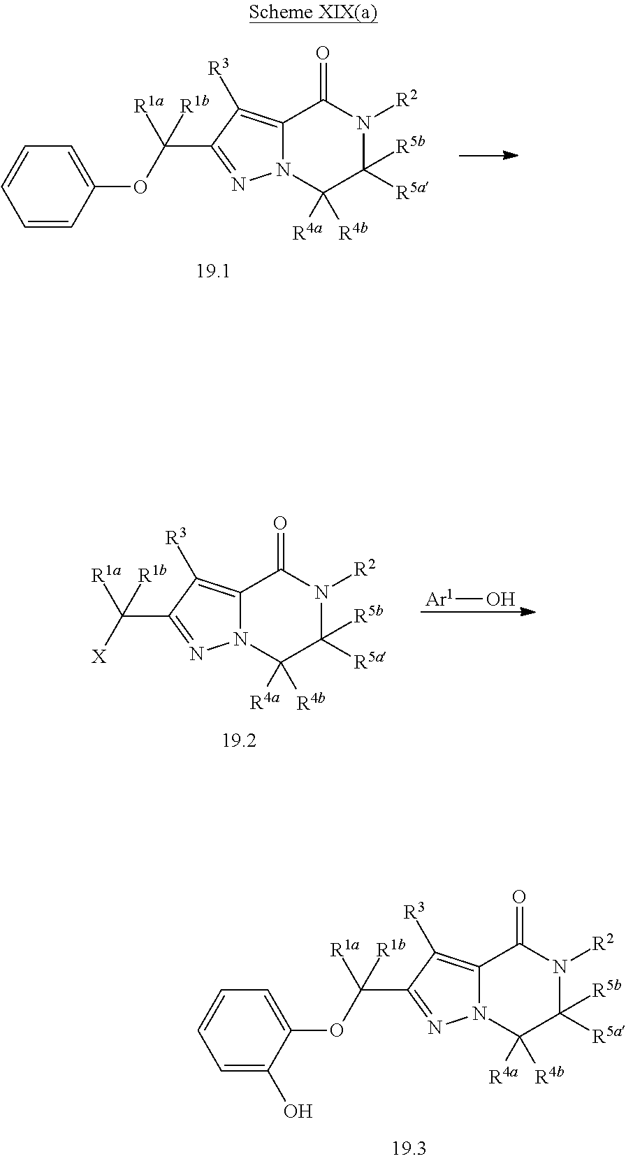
C12=C([R3])C(C(OC3=CC=CC=C3)([R1b])[R1a])=NN1C([R4a])([R4b])C([R5b])([R5a])N([R2])C2=O.C12=C([R3])C(C(OC3=CC=CC=C3O)([R1b])[R1a])=NN1C([R4a])([R4b])C([R5b])([R5a])N([R2])C2=O.[Ar1]O.C12=C([R3])C(C([X])([R1b])[R1a])=NN1C([R4a])([R4b])C([R5b])([R5a])N([R2])C2=O
